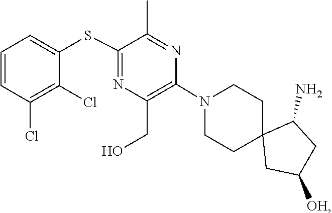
C1C2(CC([OH])CC2N)CCN(C2=C(CO)N=C(SC3=CC=CC(Cl)=C3Cl)C(C)=N2)C1
